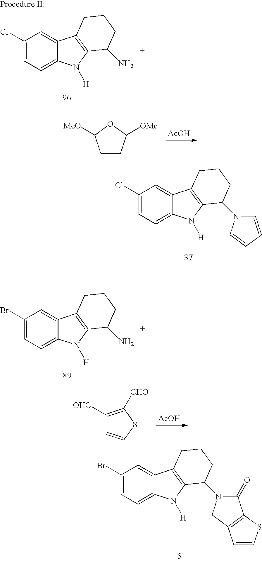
C1CC([OMe])OC1[MeO].[AcOH].C1(Cl)=CC=C2C(=C1)C1=C(N2[H])C(N2C=CC=C2)CCC1.C1(Br)=CC=C2C(=C1)C1=C(N2[H])C(N)CCC1.[AcOH].C1([OHC])=C([CHO])SC=C1.C1(Br)=CC=C2C(=C1)C1=C(N2[H])C(N2C(=O)C3=C(C2)C=CS3)CCC1.C1(Cl)=CC=C2C(=C1)C1=C(N2[H])C(N)CCC1
